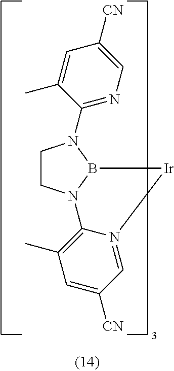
C1CN2B(N1C1=NC=C([CN])C=C1C)[Ir]N1=CC([CN])=CC(C)=C21
